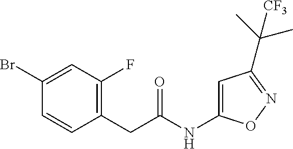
C1=C(NC(CC2=C(F)C=C(Br)C=C2)=O)ON=C1C(C)(C)[CF3]
